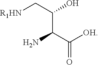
[R1HN]CC(C(C([OH])=O)N)O
